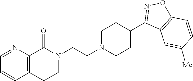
N1(CCN2CCC(C3=NOC4=C3C=C([Me])C=C4)CC2)C(=O)C2=C(CC1)C=CC=N2
